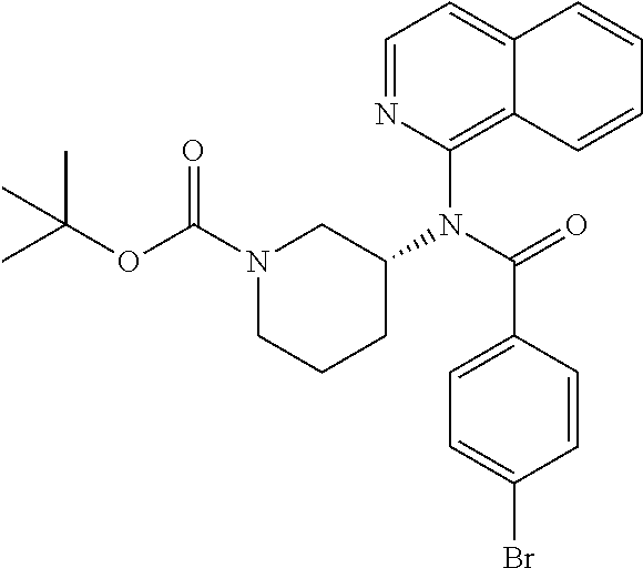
C1=NC(N(C(=O)C2=CC=C(Br)C=C2)C2CN(C(OC(C)(C)C)=O)CCC2)=C2C(=C1)C=CC=C2
